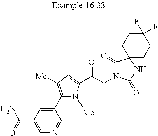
C1=C(C(=O)N)C=C(C2=C([Me])C=C(C(CN3C(=O)C4(NC3=O)CCC(F)(F)CC4)=O)N2[Me])C=N1
